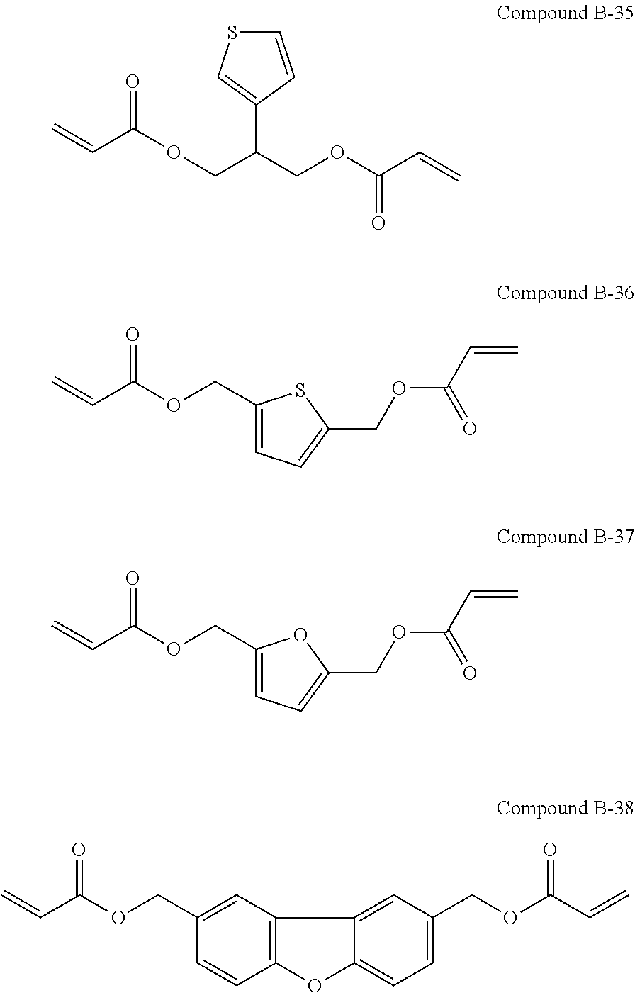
O=C(OCC(COC(C=C)=O)C1=CSC=C1)C=C.O=C(OCC1=CC=C(COC(C=C)=O)S1)C=C.O=C(OCC1=CC=C(COC(C=C)=O)O1)C=C.O=C(OCC1=CC2=C(C=C1)OC1=CC=C(COC(C=C)=O)C=C21)C=C
